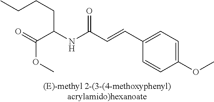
C1(OC)=CC=C(C=CC(NC(C(=O)OC)CCCC)=O)C=C1
